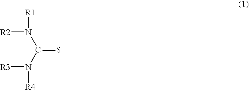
[R1]N([R2])C(=S)N([R3])[R4]
